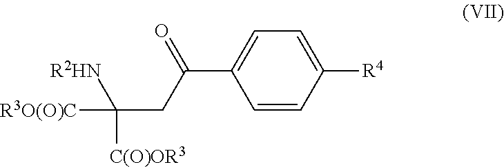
C1=CC([R4])=CC=C1C(CC([R2HN])([R3O(O)C])[C(O)OR3])=O
